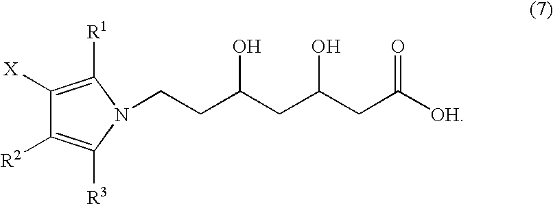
C(CC(CC([OH])=O)O)(CCN1C([R3])=C([R2])C([X])=C1[R1])O
